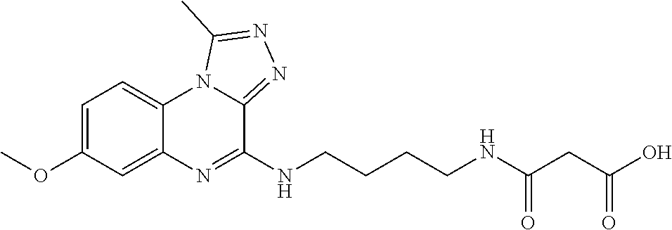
C1=C(OC)C=C2C(=C1)N1C(=NN=C1C)C(NCCCCNC(CC(O)=O)=O)=N2
